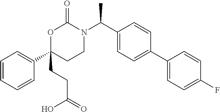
C1=CC=CC(C2(CCC(=O)O)CCN(C(C3=CC=C(C4=CC=C(F)C=C4)C=C3)C)C(=O)O2)=C1
